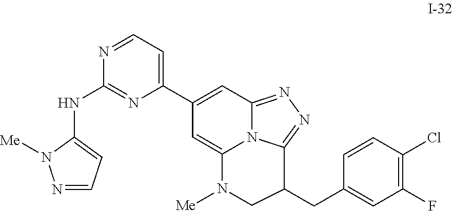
C1(C2=CC=NC(NC3=CC=NN3[Me])=N2)=CC2=NN=C3N2C(=C1)N([Me])CC3CC1=CC(F)=C(Cl)C=C1
